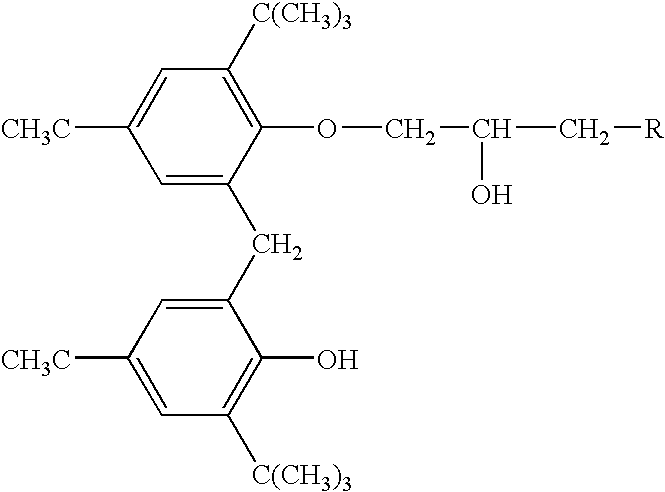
C1([CH3C])=CC([C(CH3)3])=C(OCC(O)C[R])C(CC2=CC([CH3C])=CC([C(CH3)3])=C2O)=C1
